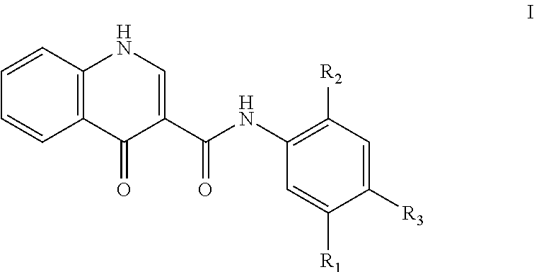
C12=C(C=CC=C1)NC=C(C(NC1=C([R2])C=C([R3])C([R1])=C1)=O)C2=O
